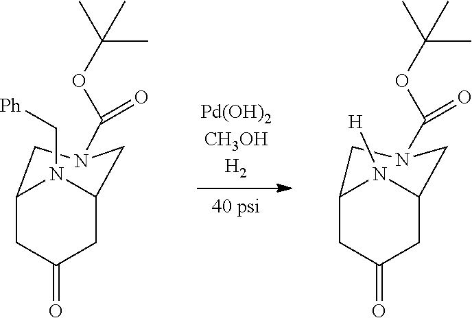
C12CC(=O)CC(CN(C(OC(C)(C)C)=O)C1)N2C[Ph].C12CC(=O)CC(N1[H])CN(C(OC(C)(C)C)=O)C2
